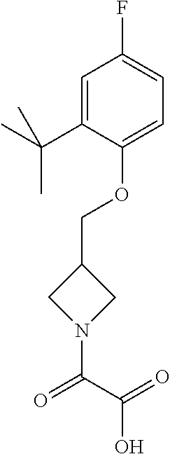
O(C1=CC=C(F)C=C1C(C)(C)C)CC1CN(C(C(=O)O)=O)C1
